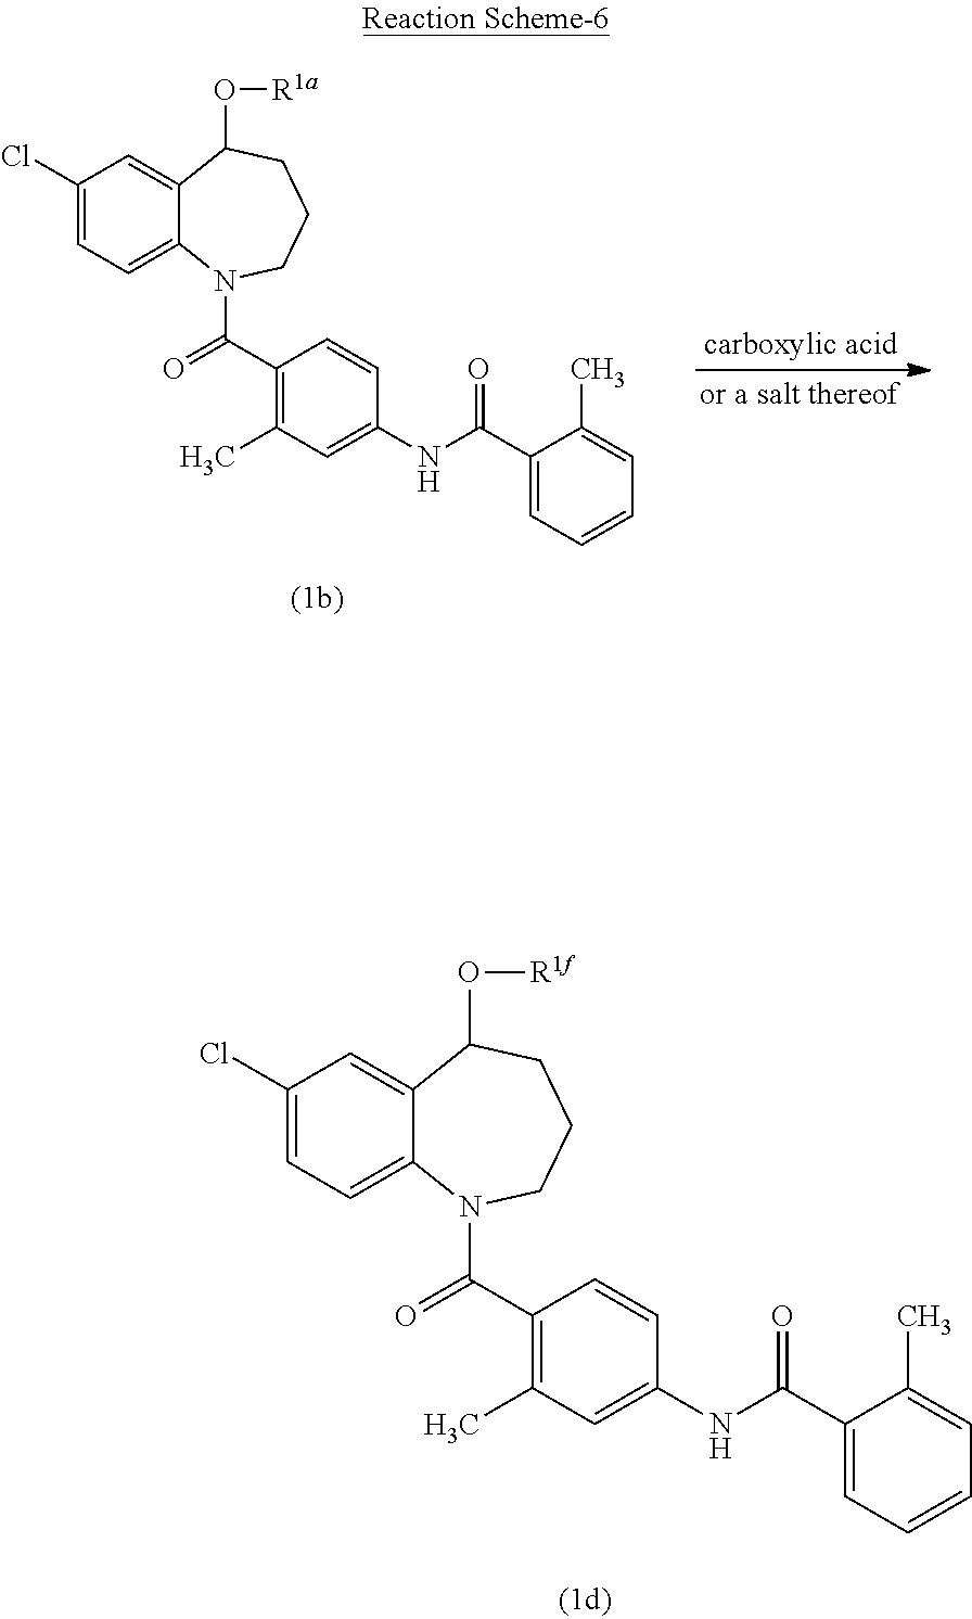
C1(Cl)=CC=C2C(=C1)C(O[R1f])CCCN2C(=O)C1=C(C)C=C(NC(=O)C2=CC=CC=C2C)C=C1.C1(Cl)=CC=C2C(=C1)C(O[R1a])CCCN2C(=O)C1=C(C)C=C(NC(=O)C2=CC=CC=C2C)C=C1
